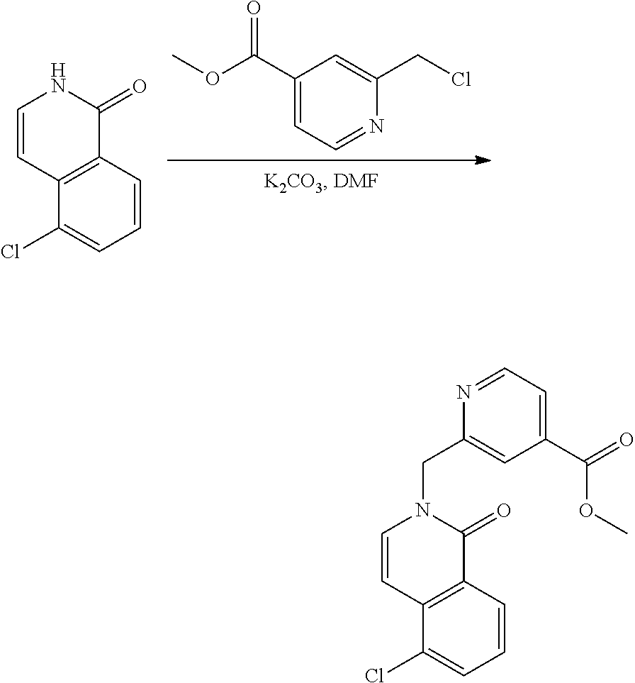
C1(Cl)=CC=CC2=C1C=CNC2=O.N1=CC=C(C(OC)=O)C=C1CCl.C1(Cl)=CC=CC2=C1C=CN(CC1=CC(C(=O)OC)=CC=N1)C2=O
